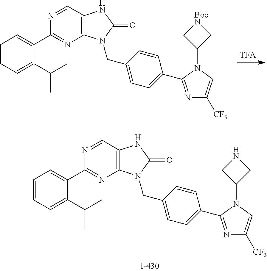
N1=C(C2=CC=CC=C2C(C)C)N=CC2=C1N(CC1=CC=C(C3=NC([CF3])=CN3C3CNC3)C=C1)C(=O)N2.N1=C(C2=CC=CC=C2C(C)C)N=CC2=C1N(CC1=CC=C(C3=NC([CF3])=CN3C3C[BocN]C3)C=C1)C(=O)N2
